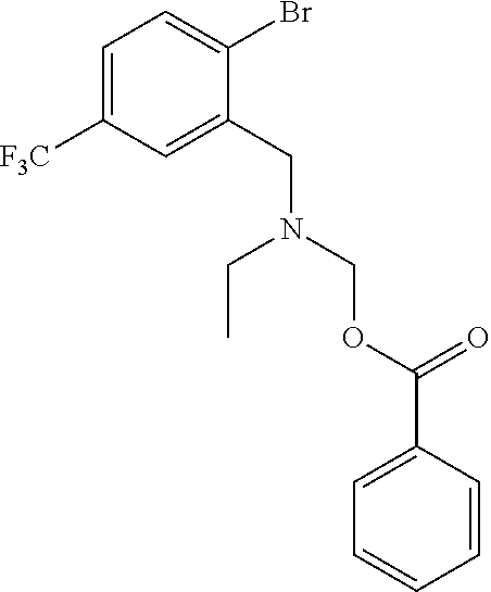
C1=C([F3C])C=C(CN(CC)COC(C2=CC=CC=C2)=O)C(Br)=C1
